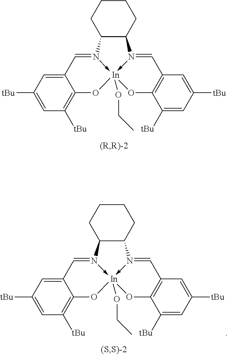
C12=CC([tBu])=CC([tBu])=C1O[In]13(OCC)-N(=C2)C2C(N->1=CC1=C(O3)C([tBu])=CC([tBu])=C1)CCCC2.C12=CC([tBu])=CC([tBu])=C1O[In]13(OCC)-N(=C2)C2C(N->1=CC1=C(O3)C([tBu])=CC([tBu])=C1)CCCC2
